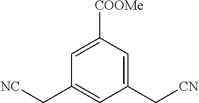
C1([COOMe])=CC(C[NC])=CC(C[CN])=C1
